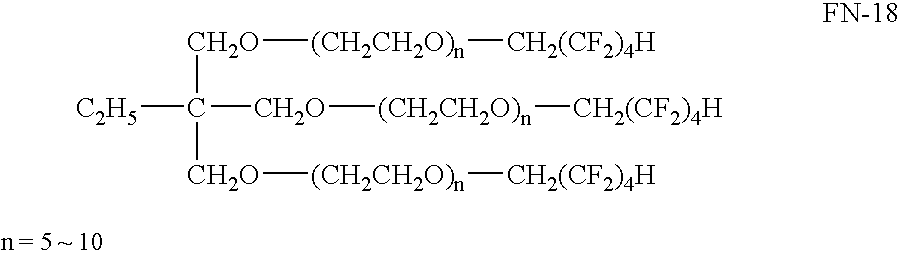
[CH2O](C([C2H5])([CH2O][(CH2CH2O)n][CH2(CF2)4H])[CH2O][(CH2CH2O)n][CH2(CF2)4H])[(CH2CH2O)n][CH2(CF2)4H]
